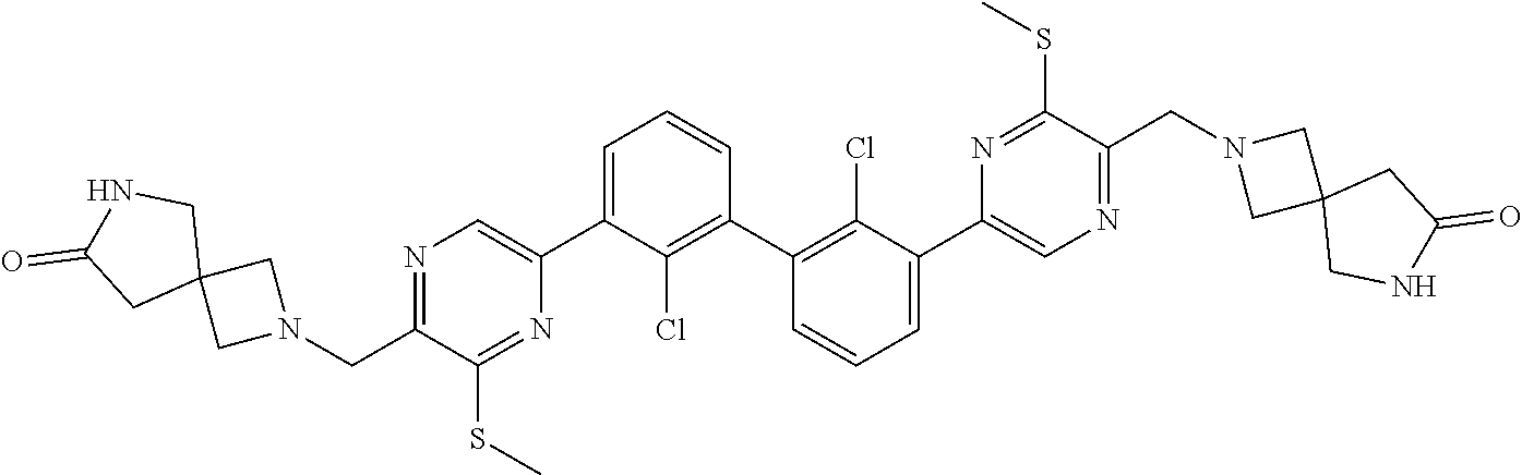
C1C2(CN1CC1=NC=C(C3=CC=CC(C4=C(Cl)C(C5=CN=C(CN6CC7(C6)CNC(=O)C7)C(SC)=N5)=CC=C4)=C3Cl)N=C1SC)CNC(=O)C2
